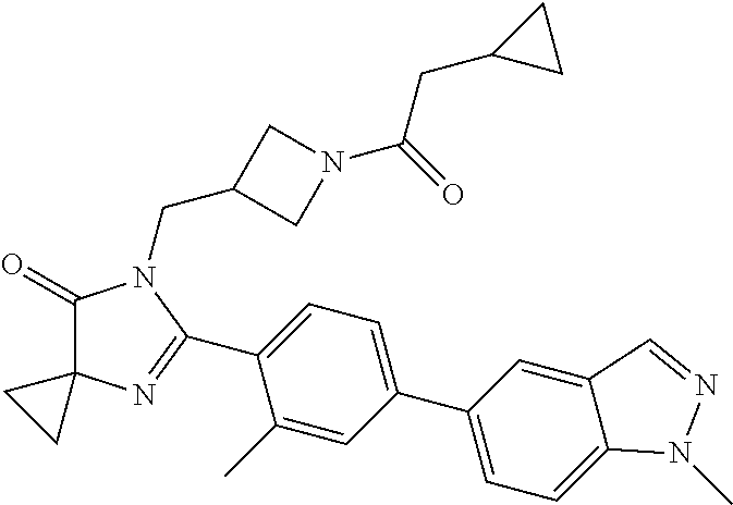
C1(=O)C2(N=C(C3=CC=C(C4=CC=C5C(=C4)C=NN5C)C=C3C)N1CC1CN(C(=O)CC3CC3)C1)CC2
